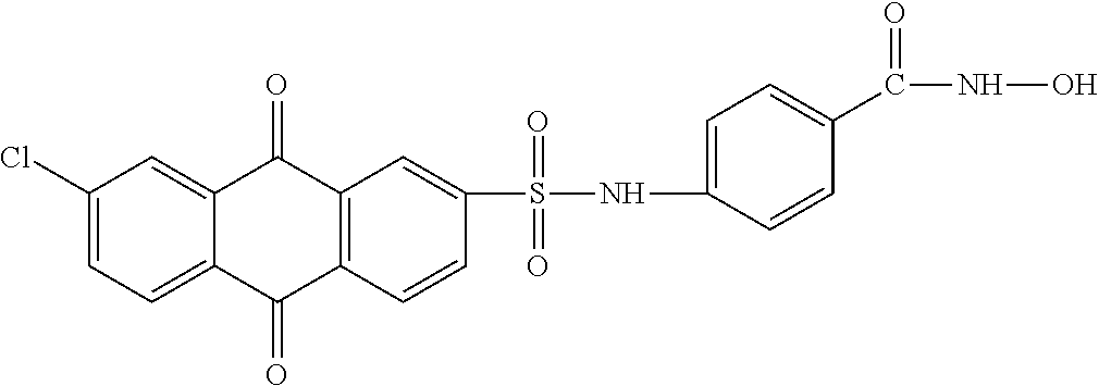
C1(S(NC2=CC=C(C(NO)=O)C=C2)(=O)=O)=CC2=C(C=C1)C(=O)C1=CC=C(Cl)C=C1C2=O
